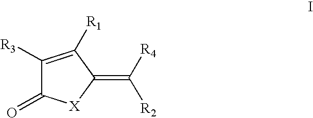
C1([R3])=C([R1])C(=C([R4])[R2])[X]C1=O
